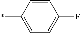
C1=CC(*)=CC=C1F
